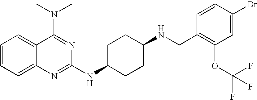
C1(NC2CCC(NCC3=C(OC(F)(F)F)C=C(Br)C=C3)CC2)=NC2=CC=CC=C2C(N(C)C)=N1
